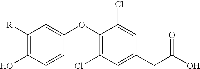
C1([R])=C(O)C=CC(OC2=C(Cl)C=C(CC(O)=O)C=C2Cl)=C1
